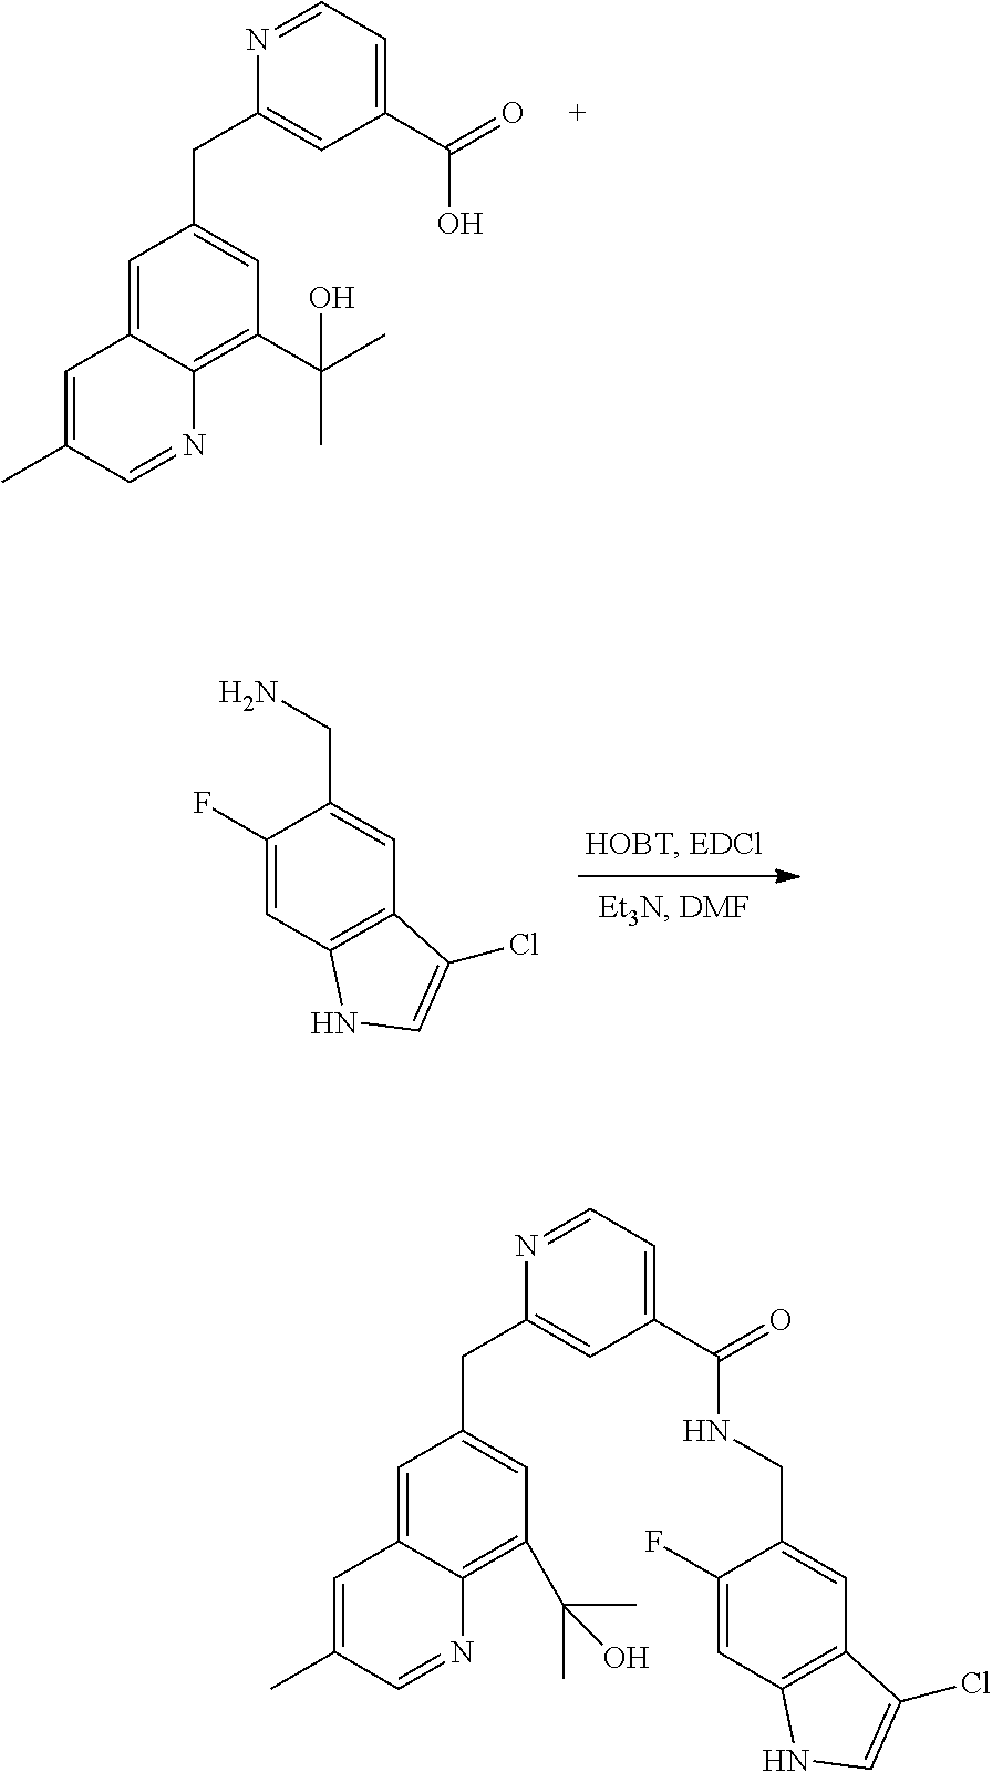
NCC1=CC2=C(C=C1F)NC=C2Cl.C1=C(C)C=NC2=C(C(C)(C)O)C=C(CC3=CC(C(=O)O)=CC=N3)C=C12.C1=C(C)C=NC2=C(C(C)(C)O)C=C(CC3=CC(C(=O)NCC4=CC5=C(C=C4F)NC=C5Cl)=CC=N3)C=C12
